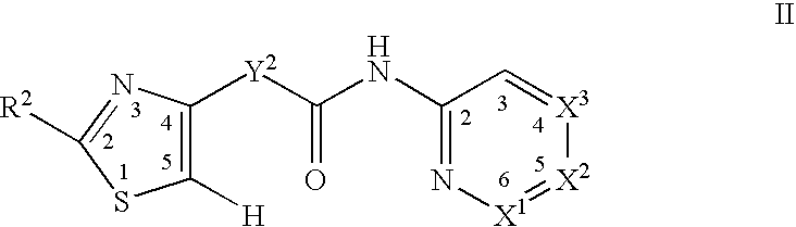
C1([H])=C([Y2]C(NC2=N[X1]=[X2][X3]=C2)=O)N=C([R2])S1
